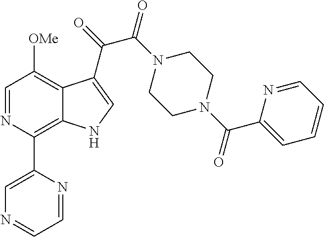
C1=NC(C2=CN=CC=N2)=C2C(=C1[OMe])C(C(=O)C(N1CCN(C(C3=CC=CC=N3)=O)CC1)=O)=CN2
